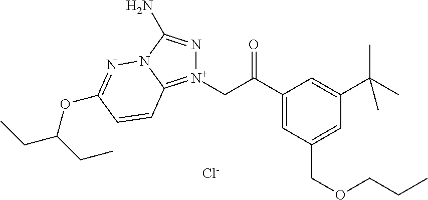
[Cl-].C(C(=O)C1=CC(COCCC)=CC(C(C)(C)C)=C1)[N+]1=C2N(C(N)=N1)N=C(OC(CC)CC)C=C2
